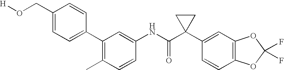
C1(NC(C2(C3=CC4=C(C=C3)OC(F)(F)O4)CC2)=O)=CC(C2=CC=C(CO[H])C=C2)=C(C)C=C1
